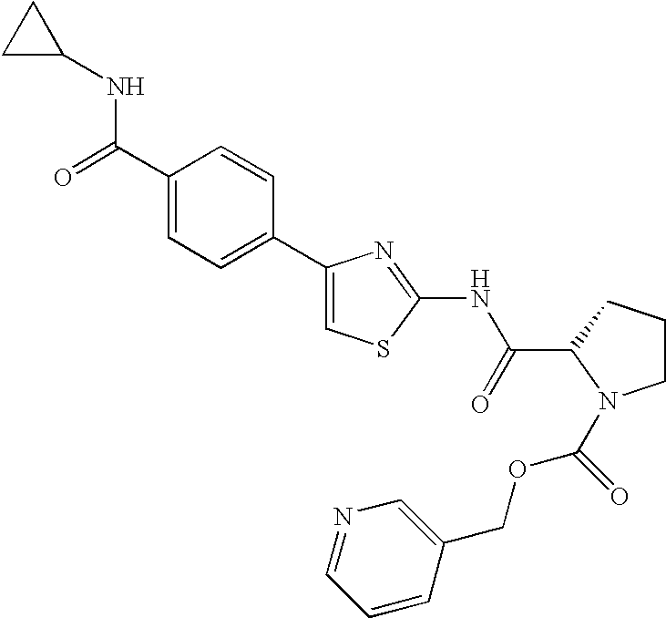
C1(C2=CC=C(C(=O)NC3CC3)C=C2)=CSC(NC(C2N(C(OCC3=CN=CC=C3)=O)CCC2)=O)=N1
